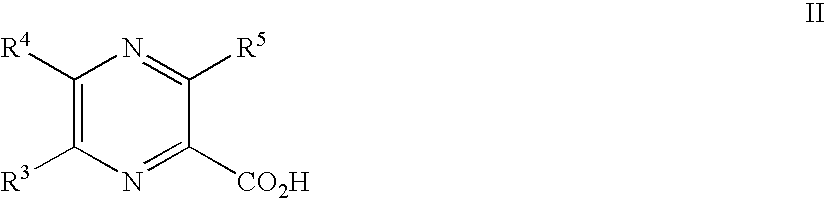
C1([R4])=C([R3])N=C([CO2H])C([R5])=N1
